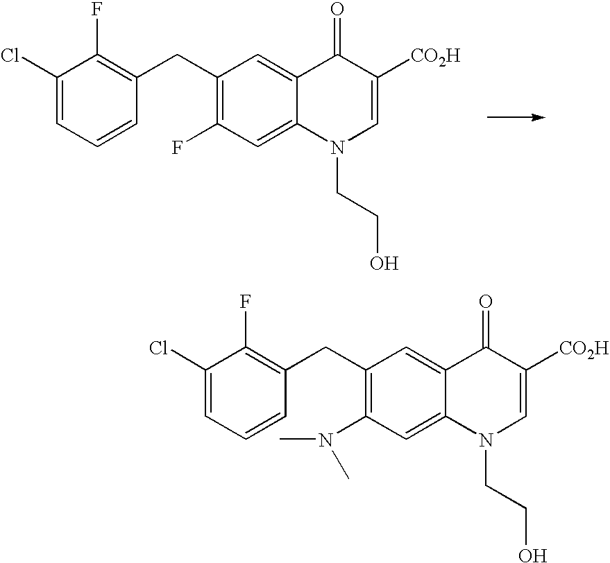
C1(CC2=C(F)C(Cl)=CC=C2)=C(F)C=C2C(=C1)C(=O)C([CO2H])=CN2CCO.C1(CC2=C(F)C(Cl)=CC=C2)=C(N(C)C)C=C2C(=C1)C(=O)C([CO2H])=CN2CCO
